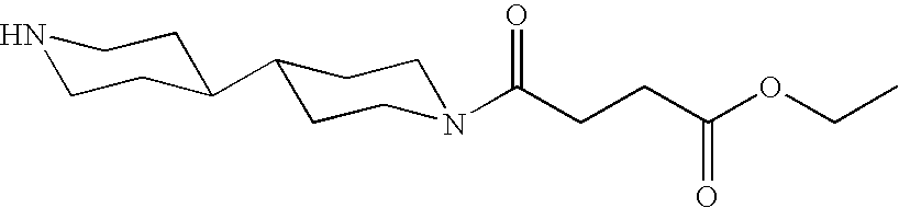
N1CCC(C2CCN(C(CCC(OCC)=O)=O)CC2)CC1
